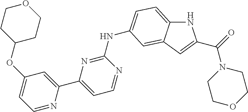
C1(NC2=CC=C3NC(C(N4CCOCC4)=O)=CC3=C2)=NC(C2=CC(OC3CCOCC3)=CC=N2)=CC=N1
